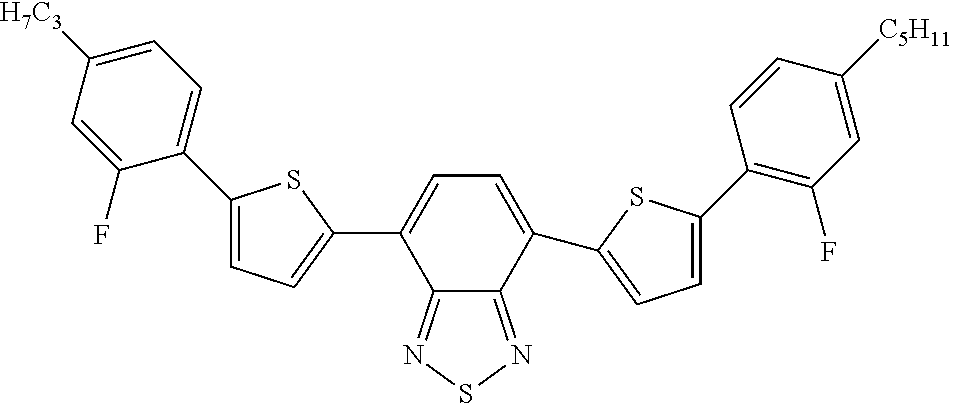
C12=NSN=C1C(C1=CC=C(C3=C(F)C=C([C5H11])C=C3)S1)=CC=C2C1=CC=C(C2=CC=C([H7C3])C=C2F)S1
